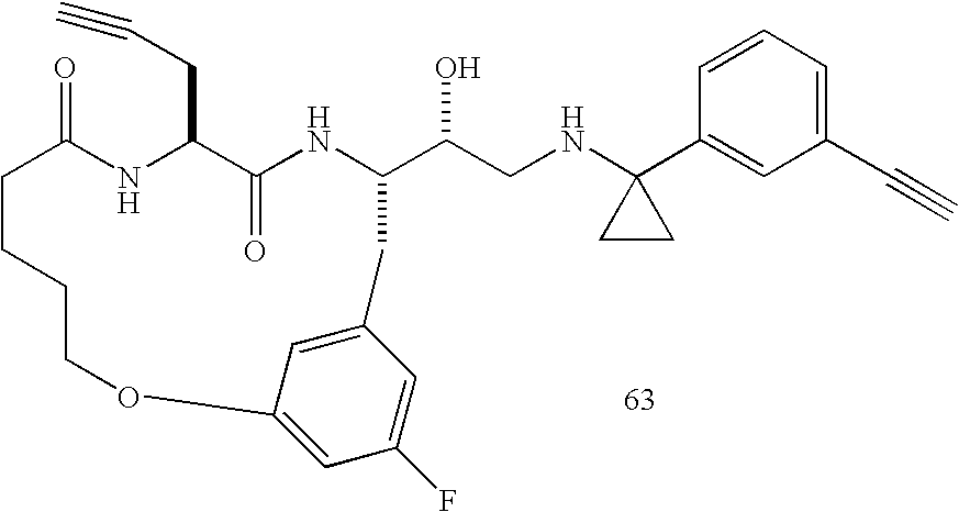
C1=CC=C(C#C)C=C1C1(NCC(O)C2NC(=O)C(CC#C)NC(=O)CCCCOC3=CC(F)=CC(=C3)C2)CC1
